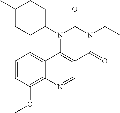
C1=CC(OC)=C2C(=C1)C1=C(C=N2)C(=O)N(CC)C(=O)N1C1CCC(C)CC1
